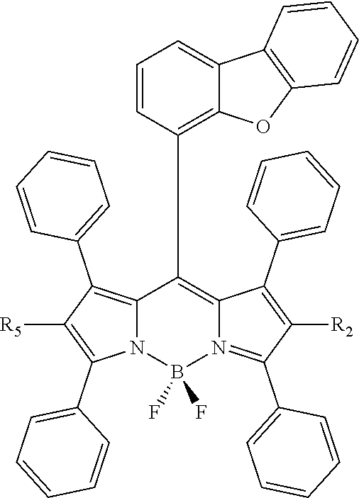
C12=C(C3=CC=CC=C3)C([R5])=C(C3=CC=CC=C3)N1B(F)(F)N1=C(C3=CC=CC=C3)C([R2])=C(C3=CC=CC=C3)C1=C2C1=C2C(=CC=C1)C1=C(O2)C=CC=C1
